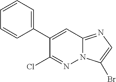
C1(C2=CC=CC=C2)=CC2=NC=C(Br)N2N=C1Cl
